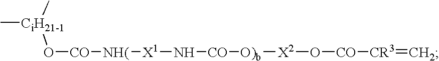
C[CiH21-1](O[CO][NH(][X1]N[CO][O)b][X2]O[CO][CR3]=C)C
